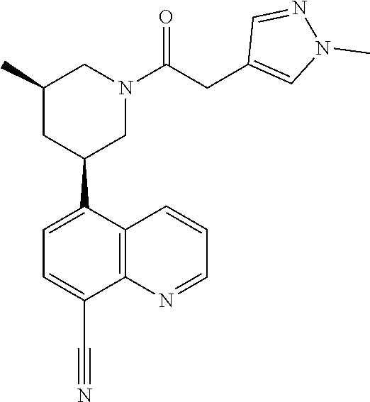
C1(C)CC(C2=CC=C(C#N)C3=C2C=CC=N3)CN(C(CC2=CN(C)N=C2)=O)C1
